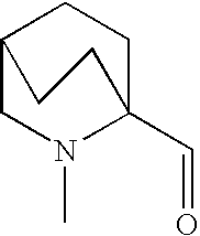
C12CN(C)C(C=O)(CC1)CC2
